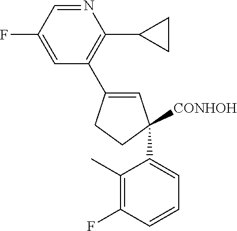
[CONHOH]C1(C2=CC=CC(F)=C2C)C=C(C2=C(C3CC3)N=CC(F)=C2)CC1
